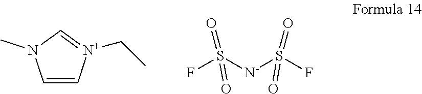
C1=C[N+](CC)=CN1C.FS([N-]S(F)(=O)=O)(=O)=O
